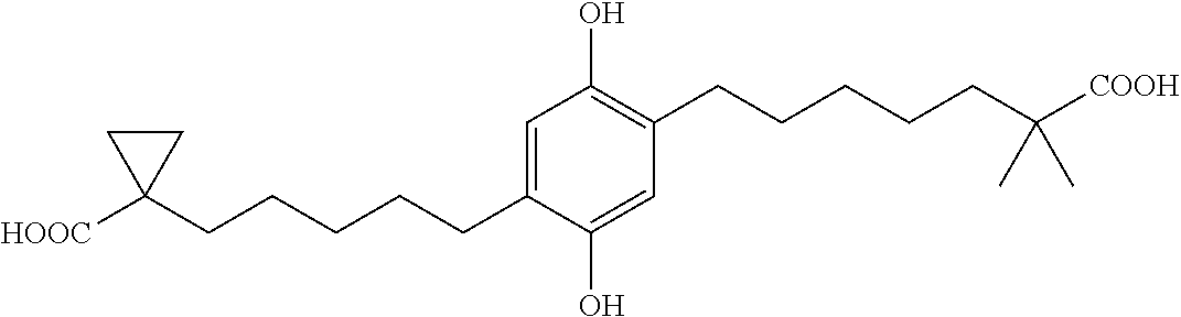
C1=C(CCCCCC2([HOOC])CC2)C(O)=CC(CCCCCC([COOH])(C)C)=C1O
